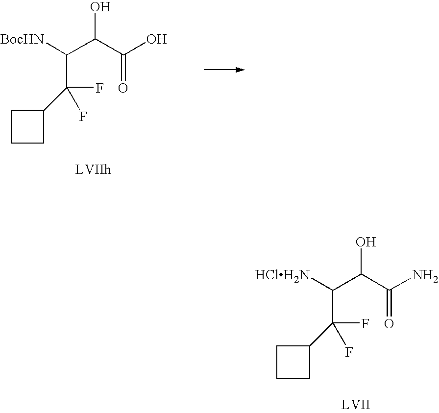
C1CCC1C(F)(F)C([BocHN])C(C(O)=O)O.C1CCC1C(F)(F)C([HClH2N])C(C(N)=O)O
